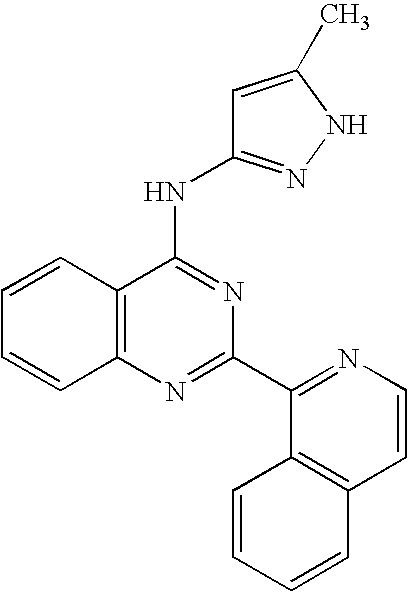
C12=C(N=C(C3=NC=CC4=C3C=CC=C4)N=C1NC1=NNC(C)=C1)C=CC=C2
